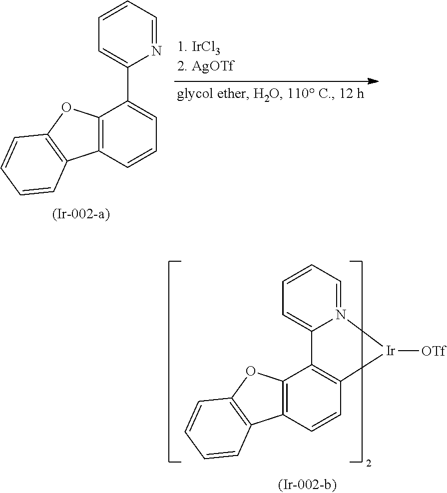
C12=C(C=CC3=C1C1=CC=CC=N1[Ir]3[OTf])C1=C(O2)C=CC=C1.C12=C(C=CC=C1C1=CC=CC=N1)C1=C(O2)C=CC=C1
